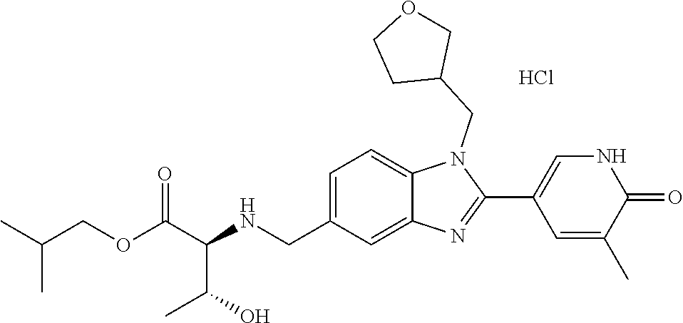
Cl.C1=C(CNC(C(OCC(C)C)=O)C(C)O)C=C2C(=C1)N(CC1COCC1)C(C1=CNC(=O)C(C)=C1)=N2
